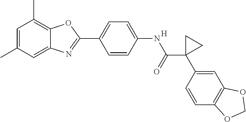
C1=C(C)C=C2C(=C1C)OC(C1=CC=C(NC(C3(C4=CC5=C(C=C4)OCO5)CC3)=O)C=C1)=N2.[H]
